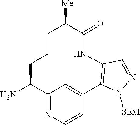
C12=NC=CC(=C1)C1=C(NC(=O)C([Me])CCCC2N)C=NN1[SEM]
